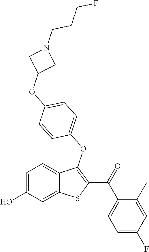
C1=C(O)C=C2C(=C1)C(OC1=CC=C(OC3CN(CCCF)C3)C=C1)=C(C(=O)C1=C(C)C=C(F)C=C1C)S2
